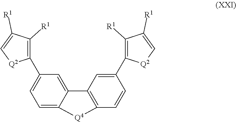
C1=C2C(=CC(C3=C([R1])C([R1])=C[Q2]3)=C1)C1=C(C=CC(C3=C([R1])C([R1])=C[Q2]3)=C1)[Q4]2
